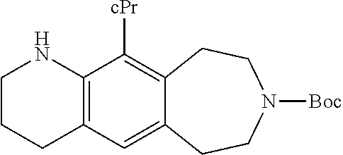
C12=C(C([cPr])=C3C(=C1)CCN([Boc])CC3)NCCC2
